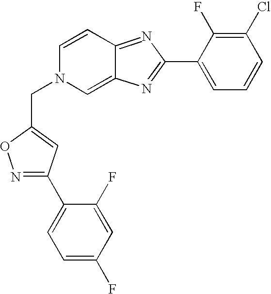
C1(C2=NC3=CN(CC4=CC(C5=CC=C(F)C=C5F)=NO4)C=CC3=N2)=CC=CC(Cl)=C1F
